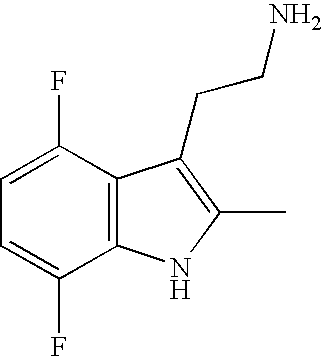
C1=C(F)C2=C(C(F)=C1)NC(C)=C2CCN
